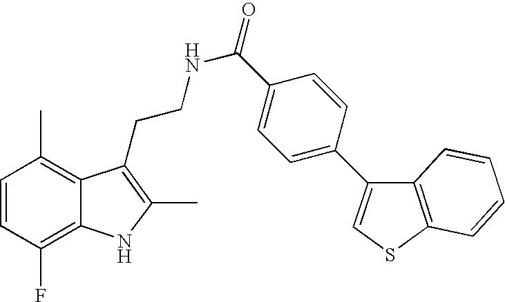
C1=CC(F)=C2C(=C1C)C(CCNC(=O)C1=CC=C(C3=CSC4=C3C=CC=C4)C=C1)=C(C)N2
